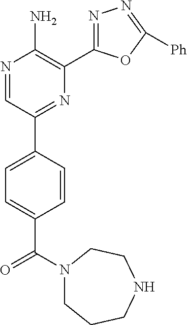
N1(C(C2=CC=C(C3=NC(C4=NN=C([Ph])O4)=C(N)N=C3)C=C2)=O)CCCNCC1
